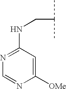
C(C(C)C)NC1=NC=NC([OMe])=C1
